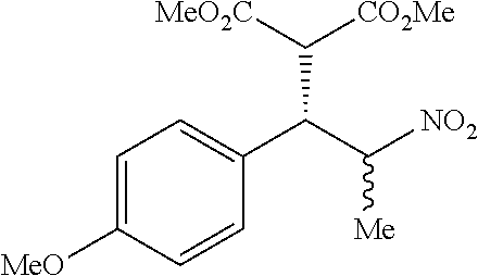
C1=C([MeO])C=CC(C(C([NO2])[Me])C([MeO2C])[CO2Me])=C1
